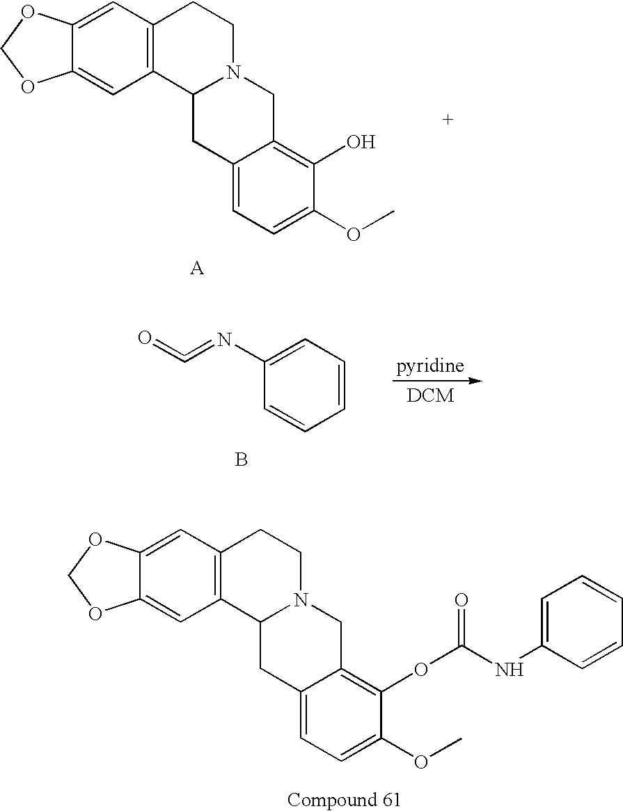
C12=C(C=C3C(=C1)OCO3)CCN1C2CC2=CC=C(OC)C(O)=C2C1.[pyridine].C1=CC=C(N=C=O)C=C1.B.C12=C(C=C3C(=C1)OCO3)CCN1C2CC2=CC=C(OC)C(OC(NC3=CC=CC=C3)=O)=C2C1
